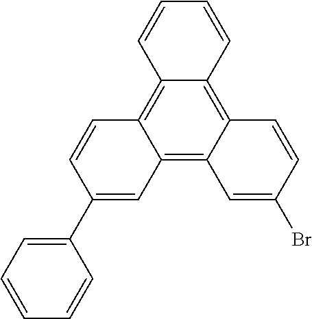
C12=C3C(=C4C(=C1C=CC(C1=CC=CC=C1)=C2)C=CC=C4)C=CC(Br)=C3
